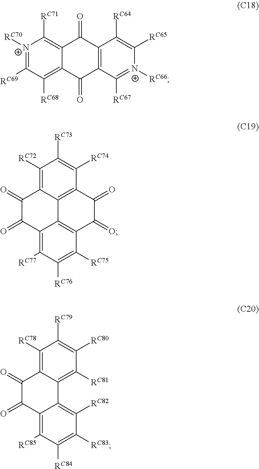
[N+]1([RC70])=C([RC69])C([RC68])=C2C(=C1[RC71])C(=O)C1=C(C2=O)C([RC67])=[N+]([RC66])C([RC65])=C1[RC64].C1([RC72])=C2C3=C(C([RC74])=C1[RC73])C(=O)C(=O)C1=C3C(=C([RC77])C([RC76])=C1[RC75])C(=O)C2=O.C1([RC78])=C2C(=C([RC81])C([RC80])=C1[RC79])C1=C([RC82])C([RC83])=C([RC84])C([RC85])=C1C(=O)C2=O
